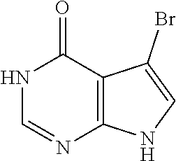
N1C=NC2=C(C1=O)C(Br)=CN2
